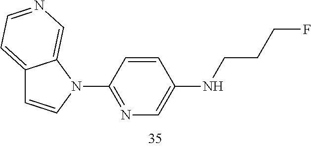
C12=CC=NC=C1N(C1=NC=C(NCCCF)C=C1)C=C2
